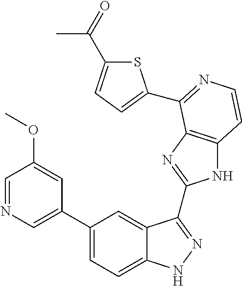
C1(C2=CN=CC(OC)=C2)=CC=C2C(=C1)C(C1=NC3=C(N1)C=CN=C3C1=CC=C(C(=O)C)S1)=NN2
